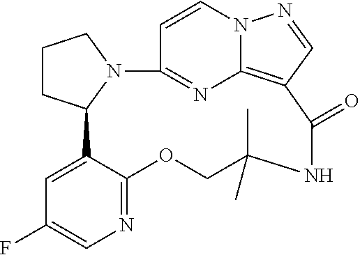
C1CC2N(C1)C1=NC3=C(C(=O)NC(C)(C)COC4=NC=C(F)C=C24)C=NN3C=C1
